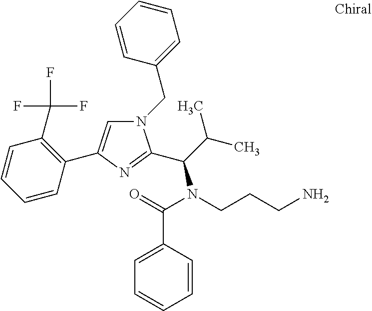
N1(CC2=CC=CC=C2)C=C(C2=C(C(F)(F)F)C=CC=C2)N=C1C(C(C)C)N(CCCN)C(=O)C1=CC=CC=C1
